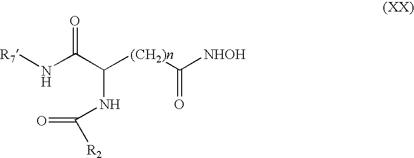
N(C(C(NC(=O)[R2])[(CH2)n]C([NHOH])=O)=O)[R7]
